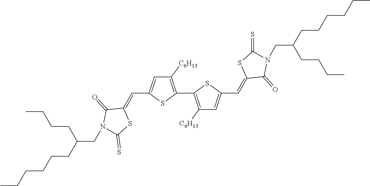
C1([C6H13])=C(C2=C([C6H13])C=C(C=C3C(=O)N(CC(CCCCCC)CCCC)C(=S)S3)S2)SC(C=C2C(=O)N(CC(CCCCCC)CCCC)C(=S)S2)=C1
